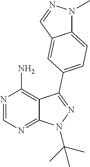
N1=CN=C2C(=C1N)C(C1=CC=C3N(C)N=CC3=C1)=NN2C(C)(C)C
